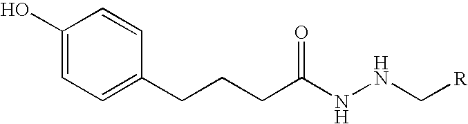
C1(O)=CC=C(CCCC(NNC[R])=O)C=C1
